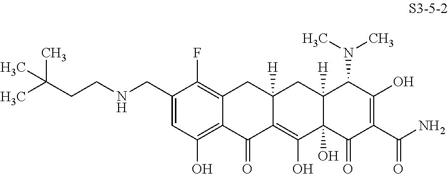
C1(CNCCC(C)(C)C)=CC(O)=C2C(=C1F)CC1([H])C(=C(O)C3(O)C([H])(C1)C(N(C)C)C(O)=C(C(N)=O)C3=O)C2=O
